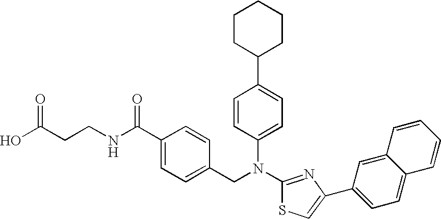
C1CC(C2=CC=C(N(C3=NC(C4=CC=C5C(=C4)C=CC=C5)=CS3)CC3=CC=C(C(NCCC(O)=O)=O)C=C3)C=C2)CCC1
